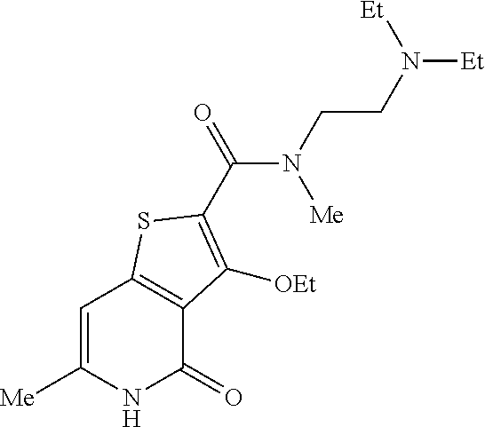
C1([Me])=CC2=C(C(=O)N1)C([OEt])=C(C(N(CCN([Et])[Et])[Me])=O)S2
